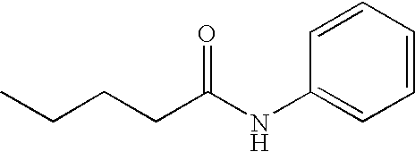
C1=CC=CC=C1NC(CCCC)=O
